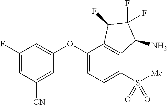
O(C1=CC(F)=CC([CN])=C1)C1=CC=C(S([Me])(=O)=O)C2=C1C(F)C(F)(F)C2N
